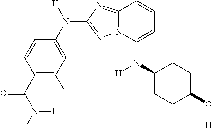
C1(C(N([H])[H])=O)=C(F)C=C(N([H])C2=NN3C(=N2)C=CC=C3N(C2CCC(O[H])CC2)[H])C=C1
